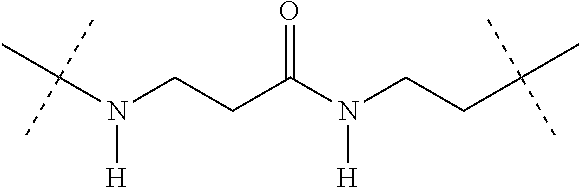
N(CCC(N(CCC(C)(C)C)[H])=O)(C(C)(C)C)[H]
